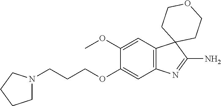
C1N(CCCOC2=CC3=C(C=C2OC)C2(C(N)=N3)CCOCC2)CCC1
